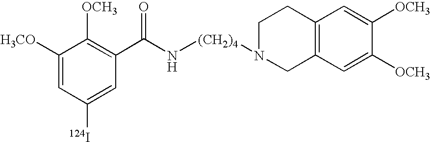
C1([H3CO])=CC([124I])=CC(C(N[(CH2)4]N2CCC3=C(C=C([OCH3])C([OCH3])=C3)C2)=O)=C1[OCH3]
